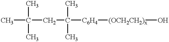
CC(C)(CC([C6H4][(OCH2CH2)x]O)(C)C)C
